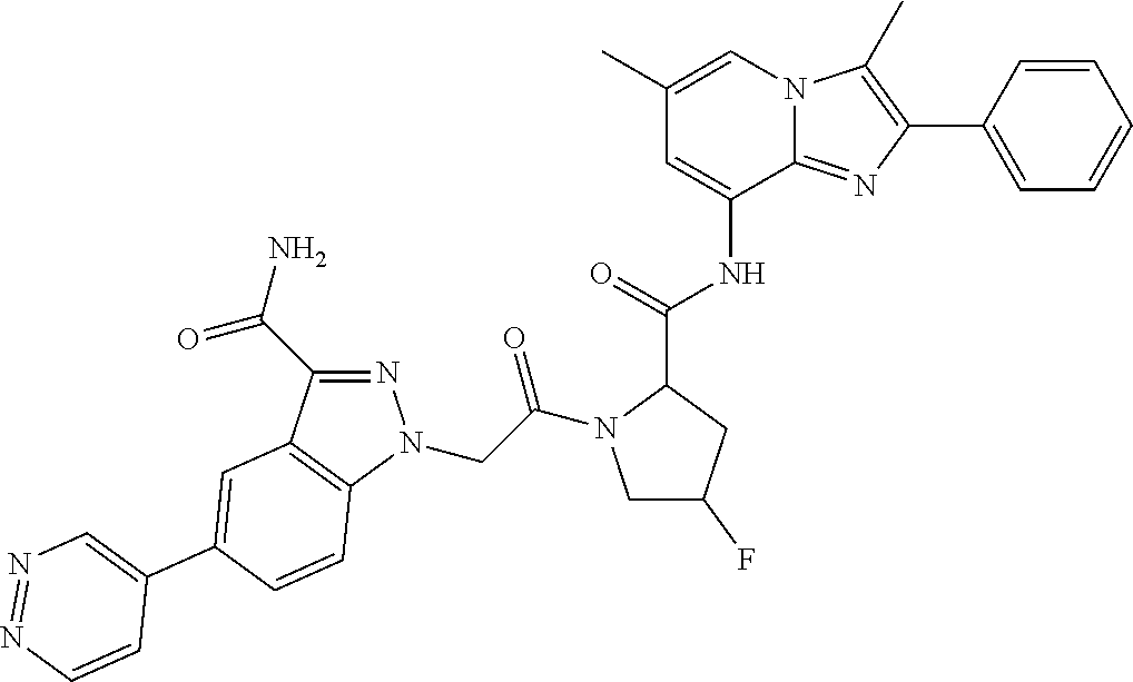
N1=C(C(=O)N)C2=C(N1CC(=O)N1CC(F)CC1C(=O)NC1=CC(C)=CN3C1=NC(C1=CC=CC=C1)=C3C)C=CC(C1=CN=NC=C1)=C2
